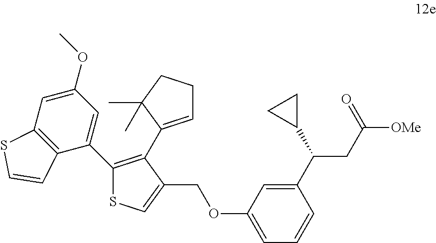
C12=C(C(C3=C(C4=CCCC4(C)C)C(COC4=CC=CC(C(CC(=O)[OMe])C5CC5)=C4)=CS3)=CC(OC)=C1)C=CS2
